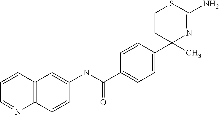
C1=CC(C2(C)N=C(N)SCC2)=CC=C1C(NC1=CC2=C(C=C1)N=CC=C2)=O
